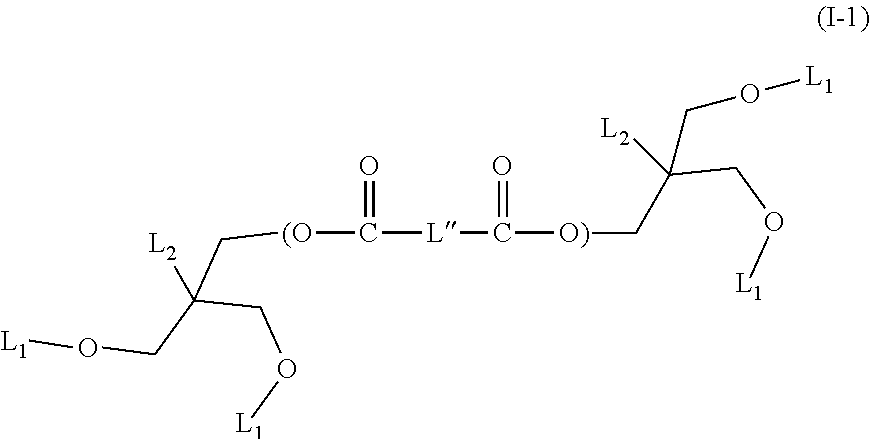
C(C(CO[L1])(C[(O]C([L]C([O)]CC(CO[L1])(CO[L1])[L2])=O)=O)[L2])O[L1]
